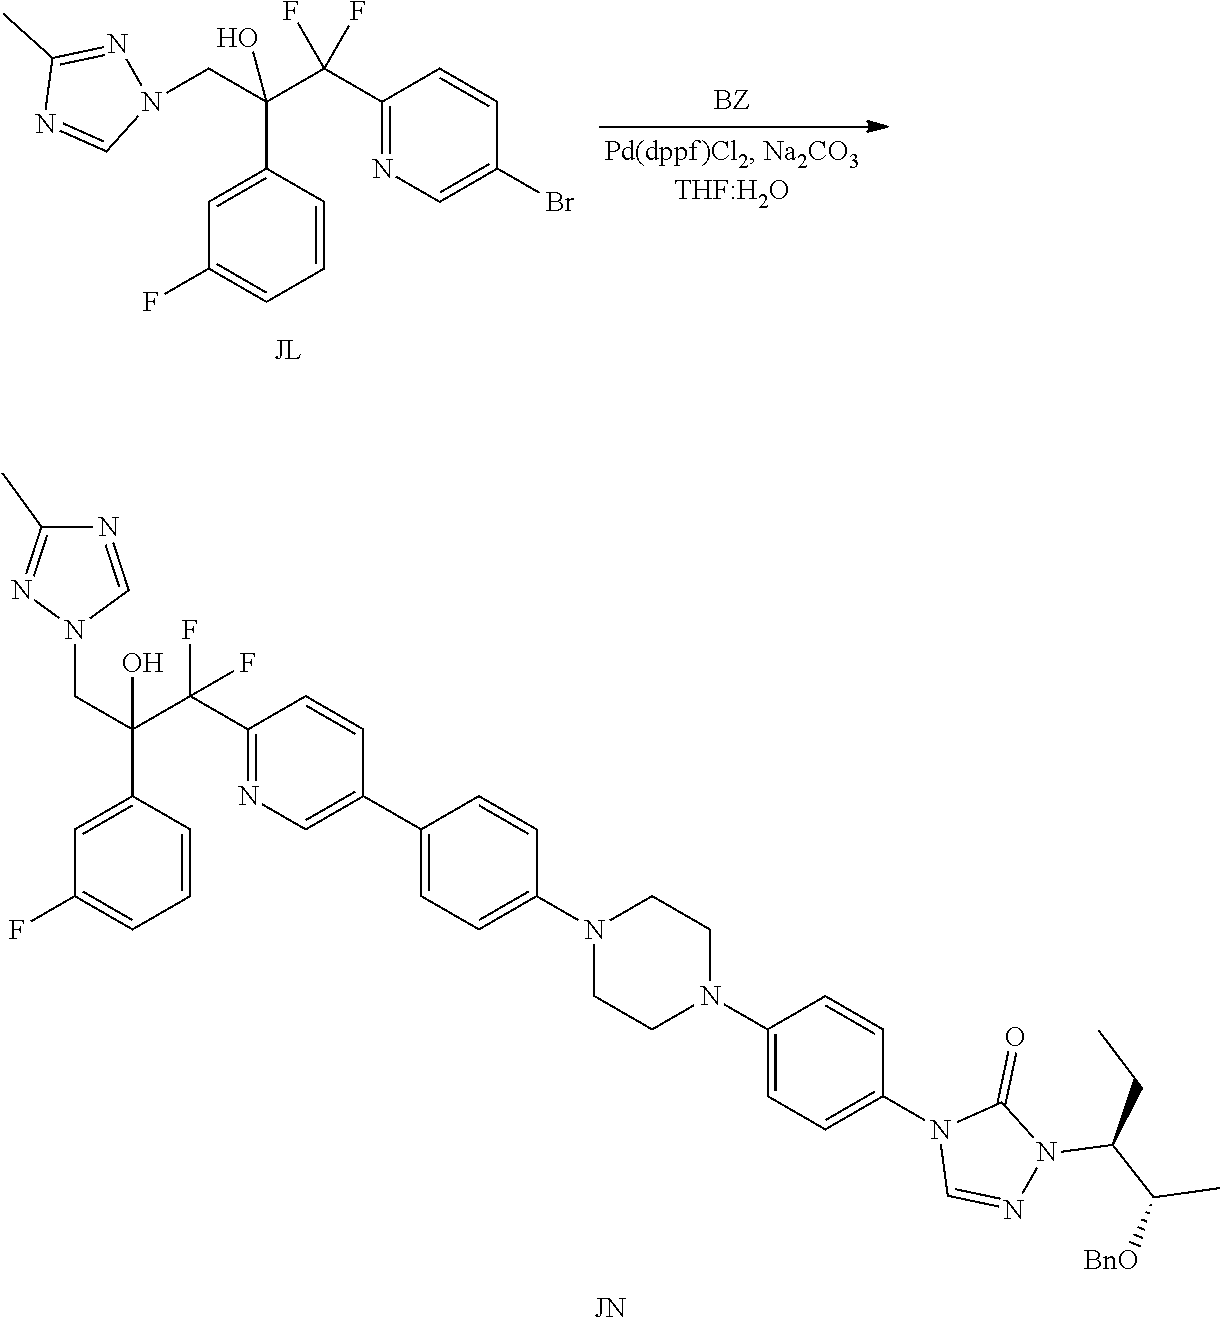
N1=CN(CC(C(F)(C2=NC=C(C3=CC=C(N4CCN(C5=CC=C(N6C=NN(C(C([BnO])C)CC)C6=O)C=C5)CC4)C=C3)C=C2)F)(O)C2=CC(F)=CC=C2)N=C1C.N1(CC(C(C2=NC=C(Br)C=C2)(F)F)(C2=CC(F)=CC=C2)O)N=C(C)N=C1
